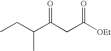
C(C(CC([OEt])=O)=O)(CC)C
